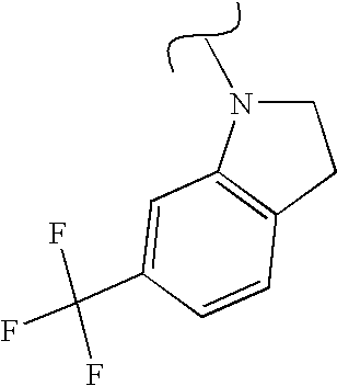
C12=C(CCN1C)C=CC(C(F)(F)F)=C2
